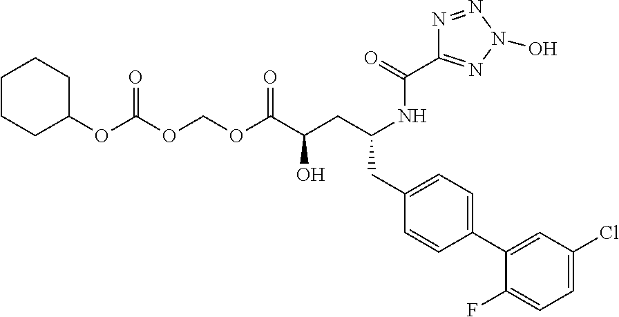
O(C(C(CC(NC(C1=NN(O)N=N1)=O)CC1=CC=C(C2=CC(Cl)=CC=C2F)C=C1)O)=O)COC(OC1CCCCC1)=O
